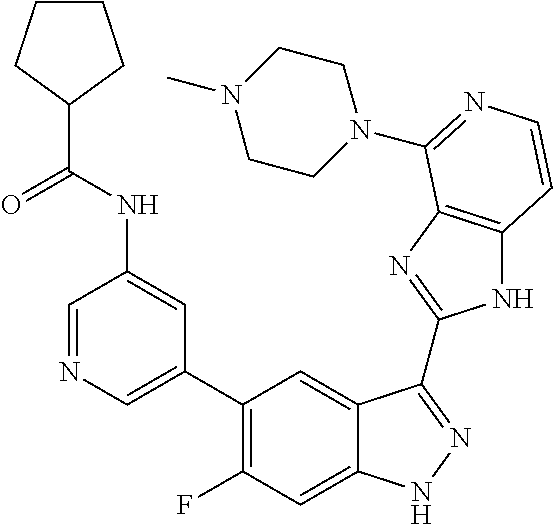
C1=C(C2=C(F)C=C3C(=C2)C(C2=NC4=C(N2)C=CN=C4N2CCN(C)CC2)=NN3)C=C(NC(C2CCCC2)=O)C=N1
